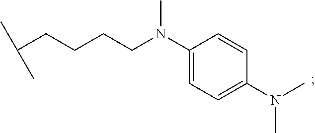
C(CCCC(C)C)N(C)C1=CC=C(N(C)C)C=C1
